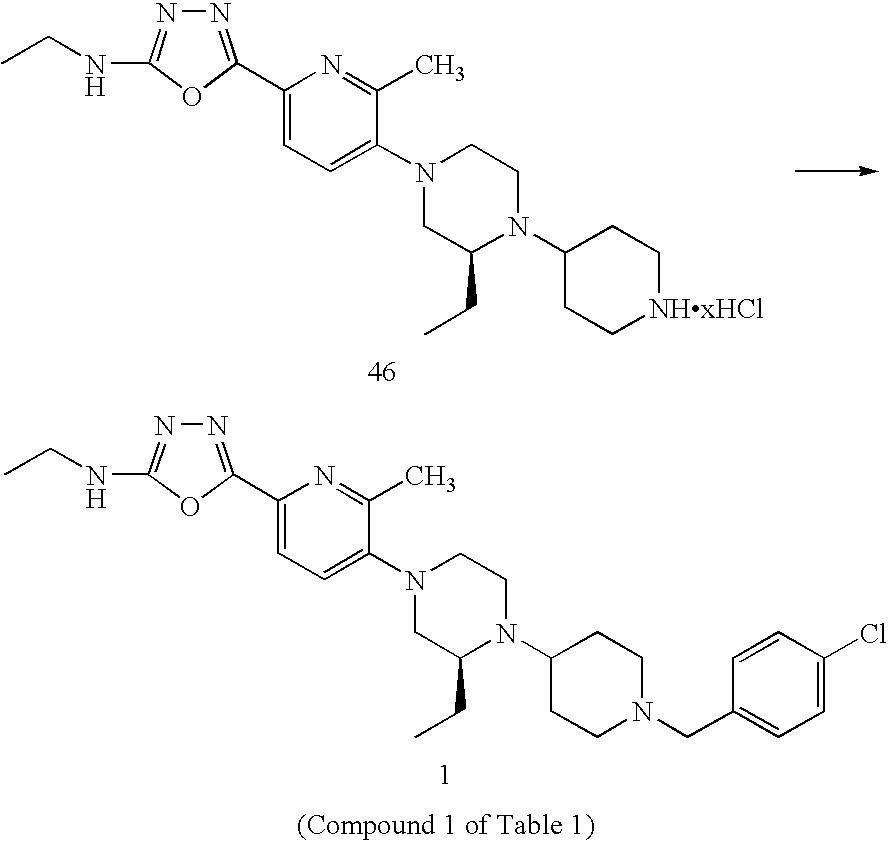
N1=C(C2=CC=C(N3CC(CC)N(C4CCN(CC5=CC=C(Cl)C=C5)CC4)CC3)C(C)=N2)OC(NCC)=N1.N1=C(C2=CC=C(N3CC(CC)N(C4CC[NHxHCl]CC4)CC3)C(C)=N2)OC(NCC)=N1
